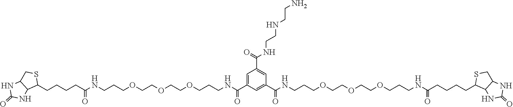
C1=C(C(NCCCOCCOCCOCCCNC(CCCCC2SCC3C2NC(=O)N3)=O)=O)C=C(C(NCCCOCCOCCOCCCNC(CCCCC2SCC3C2NC(=O)N3)=O)=O)C=C1C(NCCNCCN)=O
